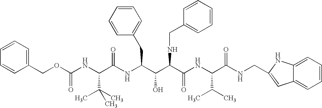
C1(COC(NC(C(NC(C(C(C(NC(C(NCC2=CC3=CC=CC=C3N2)=O)C(C)C)=O)NCC2=CC=CC=C2)O)CC2=CC=CC=C2)=O)C(C)(C)C)=O)=CC=CC=C1
